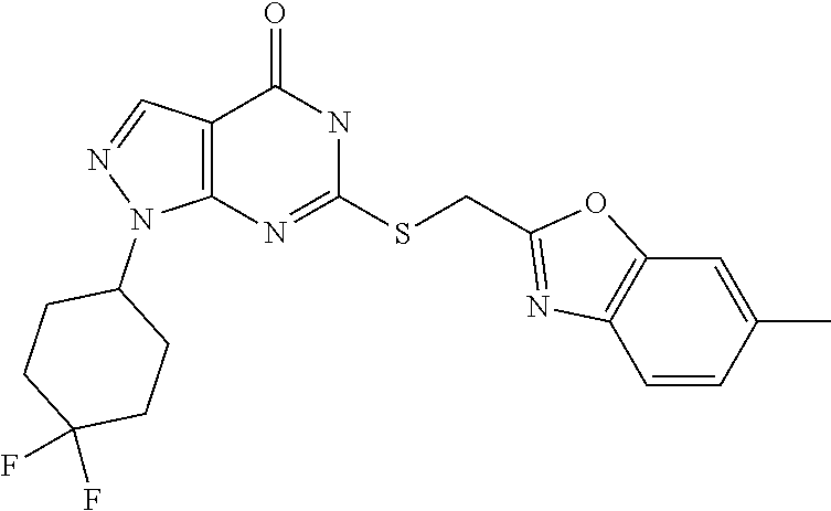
C12=C(N=C(SCC3=NC4=C(O3)C=C(C)C=C4)NC1=O)N(C1CCC(F)(F)CC1)N=C2
